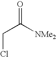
O=C([NMe2])CCl
